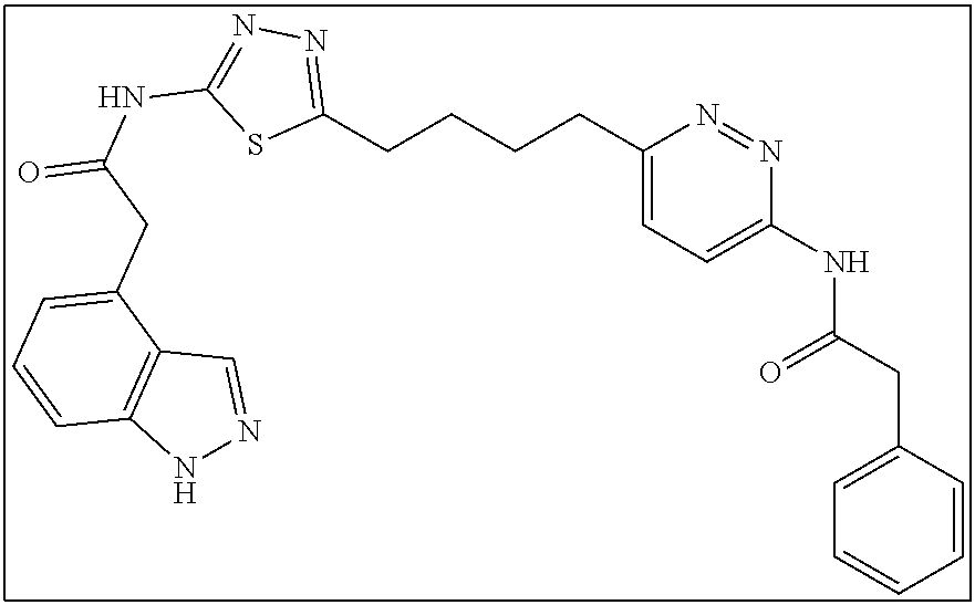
C1(CCCCC2=NN=C(NC(=O)CC3=CC=CC4=C3C=NN4)S2)=CC=C(NC(CC2=CC=CC=C2)=O)N=N1
